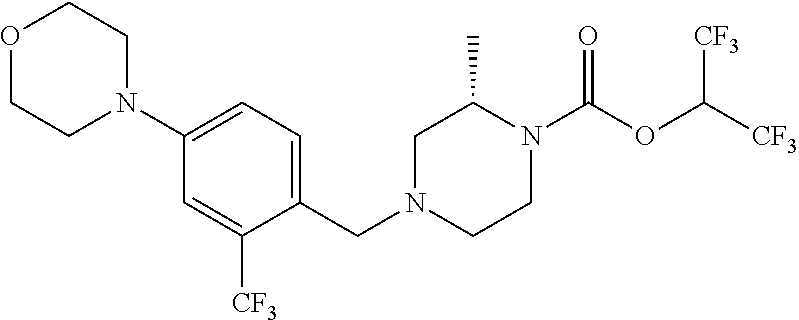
O1CCN(C2=CC=C(CN3CCN(C(OC([CF3])[CF3])=O)C(C)C3)C([CF3])=C2)CC1
